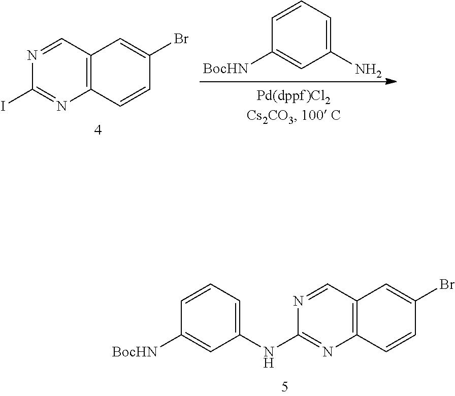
C12=C(C=NC(I)=N1)C=C(Br)C=C2.C1(N)=CC=CC([BocHN])=C1.C12=C(C=NC(NC3=CC=CC([BocHN])=C3)=N1)C=C(Br)C=C2
